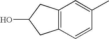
C12=C(C=CC(C)=C1)CC(O)C2
